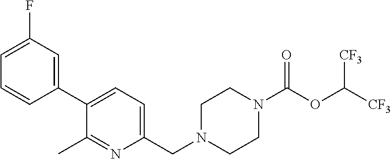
C1(C2=CC(F)=CC=C2)=CC=C(CN2CCN(C(OC([CF3])[CF3])=O)CC2)N=C1C
